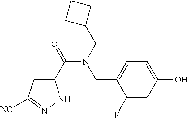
C1(C(=O)N(CC2CCC2)CC2=CC=C(O)C=C2F)=CC([NC])=NN1
